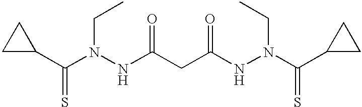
C(N(NC(CC(NN(C(C1CC1)=S)CC)=O)=O)CC)(C1CC1)=S
